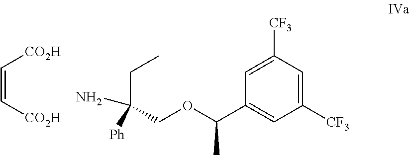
C(=C[CO2H])[CO2H].C1([CF3])=CC([CF3])=CC(C(OCC(CC)([Ph])N)C)=C1
